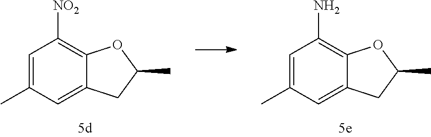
C1=C(C)C=C2C(=C1[NO2])OC(C)C2.C1=C(C)C=C2C(=C1N)OC(C)C2
